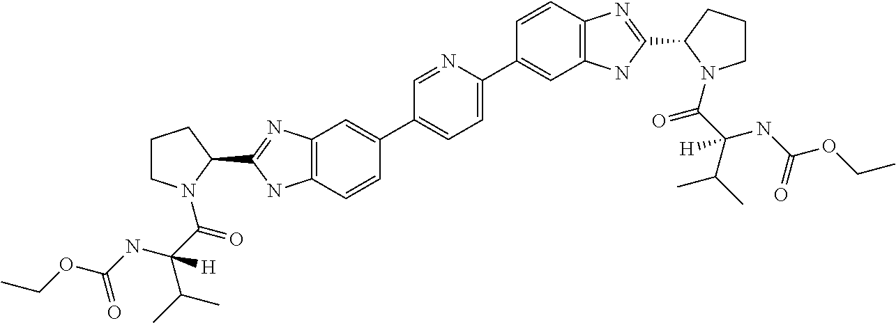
C(OC(=O)NC(C(C)C)(C(=O)N1CCCC1C1=NC2=C(C=CC(C3=CC=C(C4=CC5=C(C=C4)N=C(C4CCCN4C(=O)C(NC(=O)OCC)(C(C)C)[H])N5)N=C3)=C2)N1)[H])C
